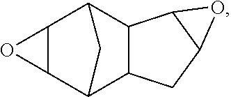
C12C3C4C(C(C1C1C(C2)O1)C3)O4
